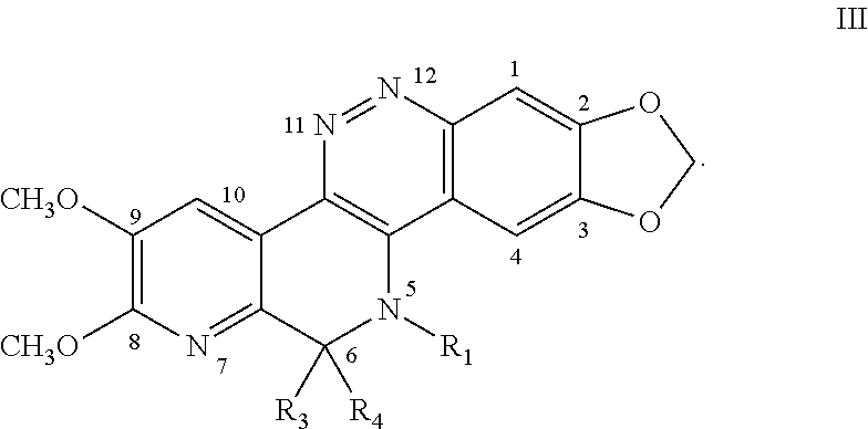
C1([CH3O])=C([CH3O])N=C2C(=C1)C1=C(N([R1])C2([R3])[R4])C2=C(N=N1)C=C1C(=C2)OCO1
